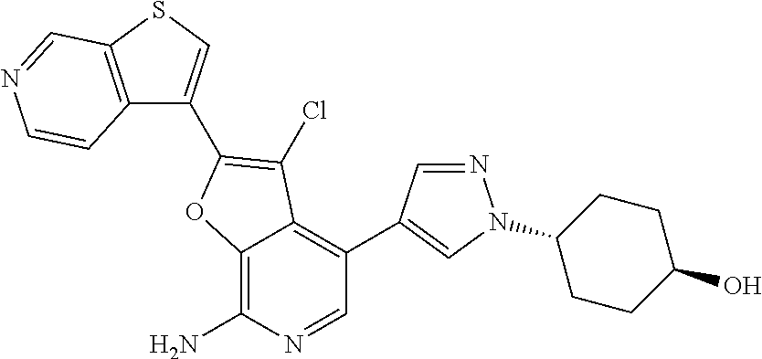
C12=C(N)N=CC(C3=CN(C4CCC(O)CC4)N=C3)=C1C(Cl)=C(C1=CSC3=C1C=CN=C3)O2
